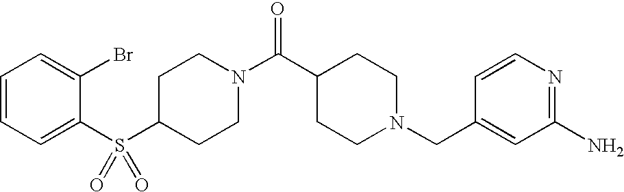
C1(S(C2=CC=CC=C2Br)(=O)=O)CCN(C(C2CCN(CC3=CC(N)=NC=C3)CC2)=O)CC1
